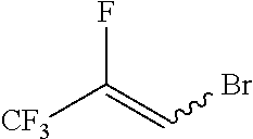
FC(=CBr)[CF3]
